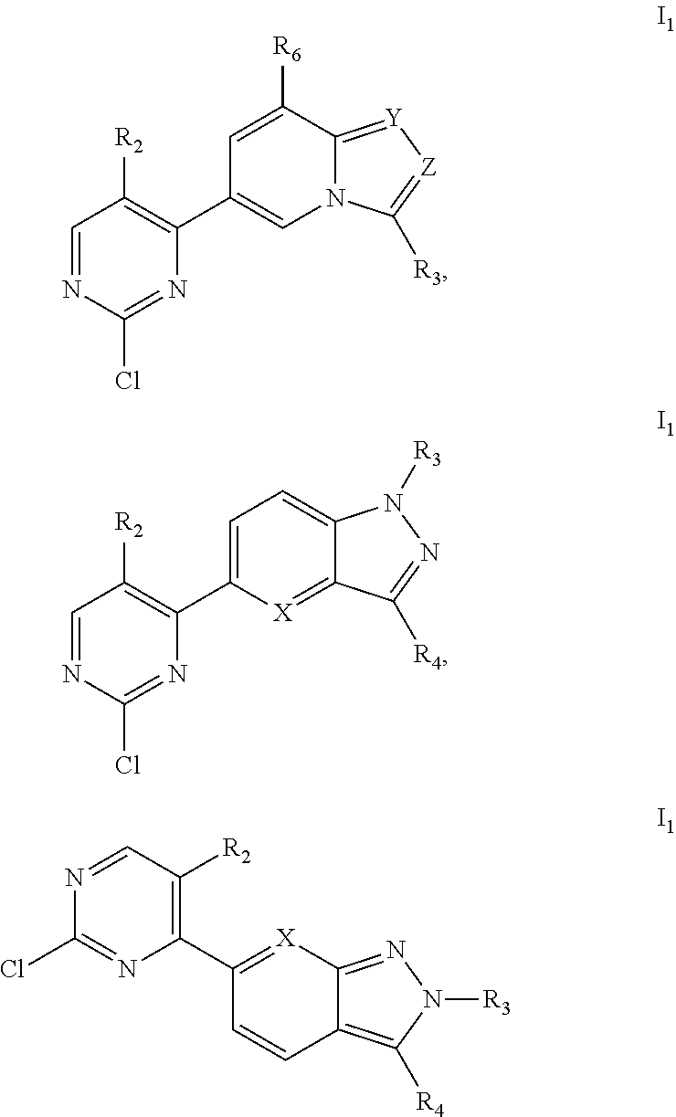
C1=NC(Cl)=NC(C2=CN3C(=[Y][Z]=C3[R3])C([R6])=C2)=C1[R2].C1=NC(Cl)=NC(C2=CC=C3C(=[X]2)C([R4])=NN3[R3])=C1[R2].C1(C2=[X]C3=NN([R3])C([R4])=C3C=C2)=C([R2])C=NC(Cl)=N1
